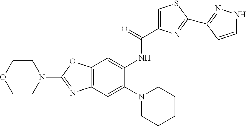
C1OCCN(C2=NC3=C(O2)C=C(NC(=O)C2=CSC(C4=NNC=C4)=N2)C(N2CCCCC2)=C3)C1
